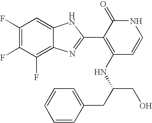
C1(F)=C2C(=CC(F)=C1F)NC(C1=C(NC(CO)CC3=CC=CC=C3)C=CNC1=O)=N2
